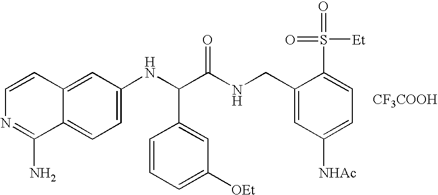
C1=C(NC(C(NCC2=CC([NHAc])=CC=C2S([Et])(=O)=O)=O)C2=CC([OEt])=CC=C2)C=C2C(=C1)C(N)=NC=C2.[CF3COOH]
